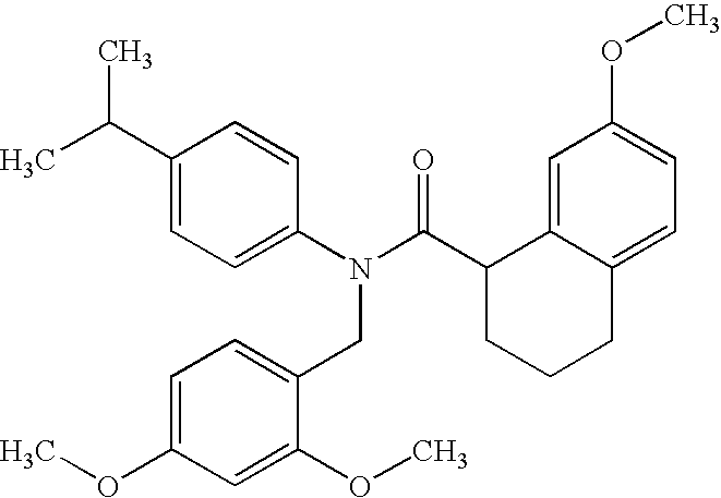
C1(C(C)C)=CC=C(N(C(C2CCCC3=CC=C(OC)C=C23)=O)CC2=CC=C(OC)C=C2OC)C=C1
